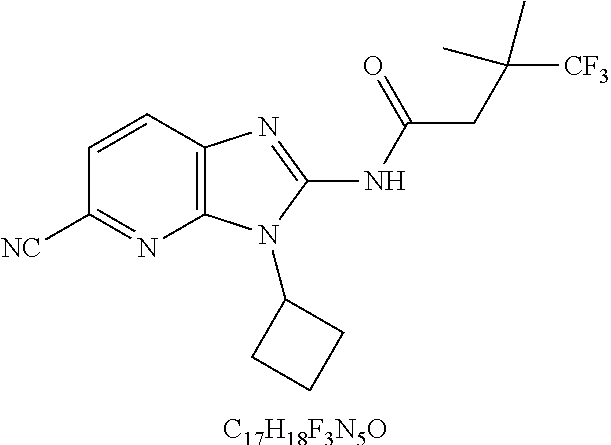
C1=CC2=C(N=C1[NC])N(C1CCC1)C(NC(CC([CF3])(C)C)=O)=N2.[C17H18F3N5O]
